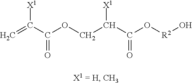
C=C(C(OCC(C(O[R2]O)=O)[X1])=O)[X1]
